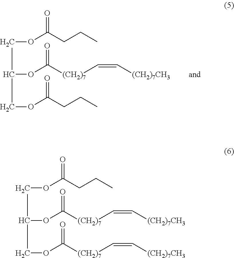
C(OC(CCC)=O)C(OC([(CH2)7]C=C[(CH2)7CH3])=O)COC(CCC)=O.C(OC(CCC)=O)C(OC([(CH2)7]C=C[(CH2)7CH3])=O)COC([(CH2)7]C=C[(CH2)7CH3])=O
